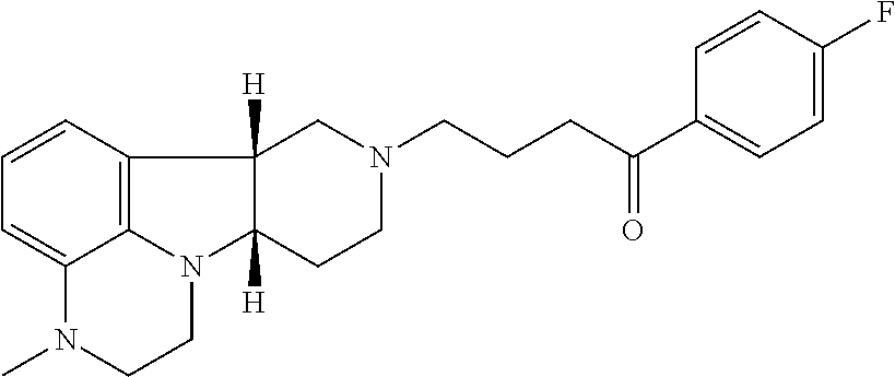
C1=CC2=C3C(=C1)N(C)CCN3C1([H])C2([H])CN(CCCC(C2=CC=C(F)C=C2)=O)CC1
